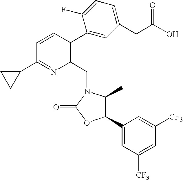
C1(C2=CC([CF3])=CC([CF3])=C2)C(C)N(CC2=C(C3=CC(CC(O)=O)=CC=C3F)C=CC(C3CC3)=N2)C(=O)O1
